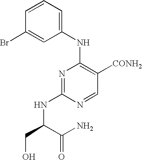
C1=CC=C(NC2=C([CONH2])C=NC(NC(CO)C(N)=O)=N2)C=C1Br
